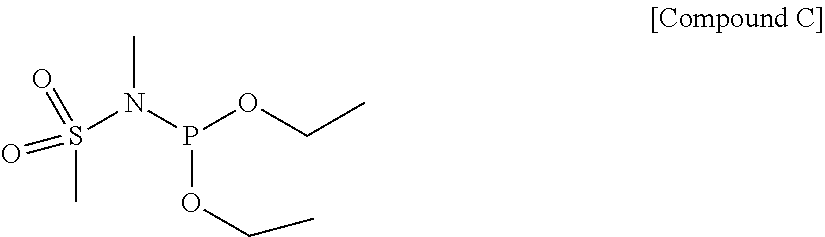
O=S(=O)(N(P(OCC)OCC)C)C
